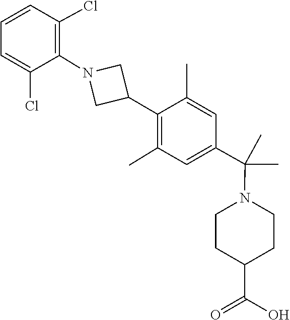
C1=CC(Cl)=C(N2CC(C3=C(C)C=C(C(C)(C)N4CCC(C(=O)O)CC4)C=C3C)C2)C(Cl)=C1
